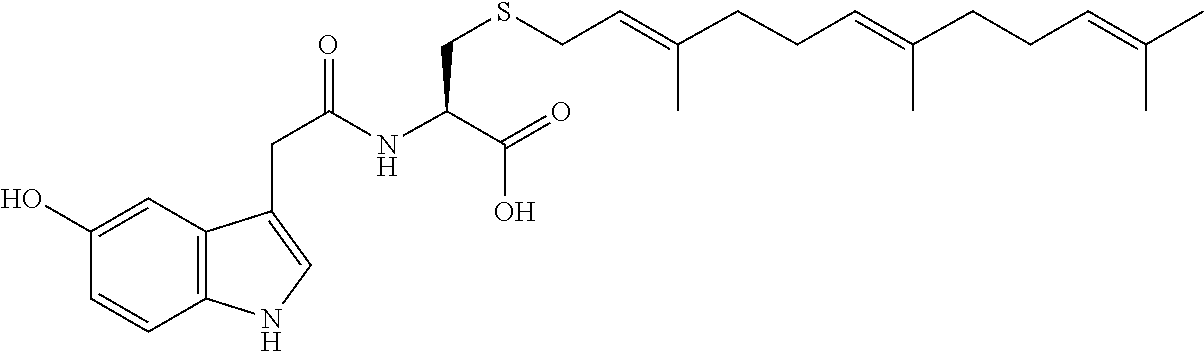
C(C(NC(C(=O)O)CSCC=C(CCC=C(C)CCC=C(C)C)C)=O)C1=CNC2=C1C=C(O)C=C2
